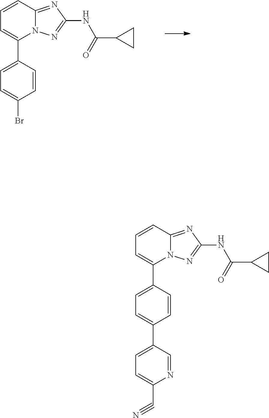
C1=CC2=NC(NC(=O)C3CC3)=NN2C(C2=CC=C(Br)C=C2)=C1.C1=CC2=NC(NC(=O)C3CC3)=NN2C(C2=CC=C(C3=CC=C(C#N)N=C3)C=C2)=C1
